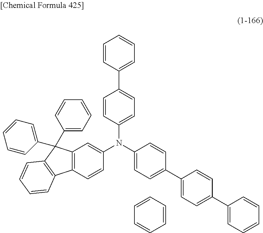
C1(N(C2=CC=C(C3=CC=C(C4=CC=CC=C4)C=C3)C=C2)C2=CC3=C(C=C2)C2=C(C3(C3=CC=CC=C3)C3=CC=CC=C3)C=CC=C2)=CC=C(C2=CC=CC=C2)C=C1.C1=CC=CC=C1
